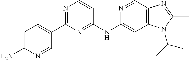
C1(C2=CC=C(N)N=C2)=NC=CC(NC2=CC3=C(C=N2)N=C(C)N3C(C)C)=N1
